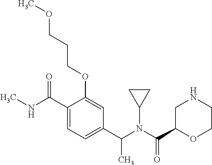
C1(C(NC)=O)=CC=C(C(N(C(C2OCCNC2)=O)C2CC2)C)C=C1OCCCOC
